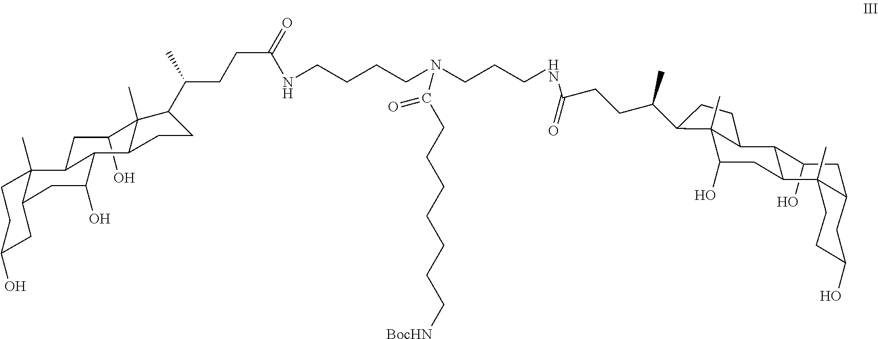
C1(O)C2C(CC(O)C3(C)C2CCC3C(CCC(NCCCN(CCCCNC(CCC(C2CCC3C4C(O)CC5C(C)(C4CC(O)C32C)CCC(O)C5)C)=O)C(=O)CCCCCCC[BocHN])=O)C)C2(C)C(C1)CC(O)CC2
